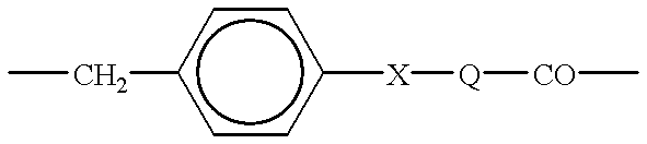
CCc1ccc([X][Q][CO]C)cc1
